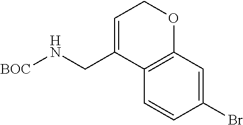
C1(Br)=CC2=C(C=C1)C(CN[BOC])=CCO2
